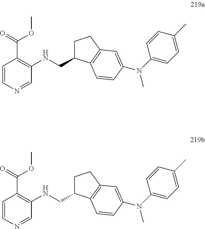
C1=CN=CC(NCC2CCC3=C2C=CC(N(C2=CC=C(C)C=C2)C)=C3)=C1C(=O)OC.C1=CN=CC(NCC2CCC3=C2C=CC(N(C2=CC=C(C)C=C2)C)=C3)=C1C(=O)OC
